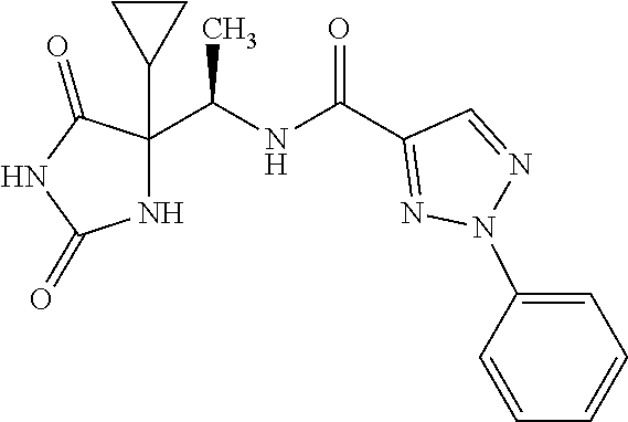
N1=C(C(NC(C)C2(C3CC3)NC(=O)NC2=O)=O)C=NN1C1=CC=CC=C1
